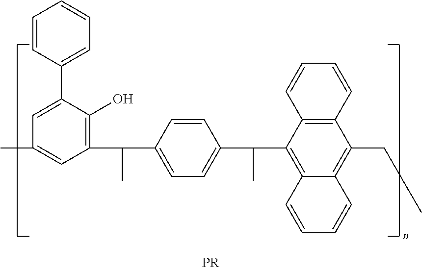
C1=C(C2=CC=CC=C2)C(O)=C(C(C2=CC=C(C(C3=C4C(=C(CC)C5=C3C=CC=C5)C=CC=C4)C)C=C2)C)C=C1C
